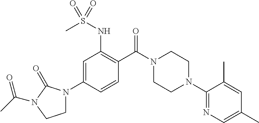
C1=C(N2CCN(C(C)=O)C2=O)C=CC(C(N2CCN(C3=NC=C(C)C=C3C)CC2)=O)=C1NS(C)(=O)=O
